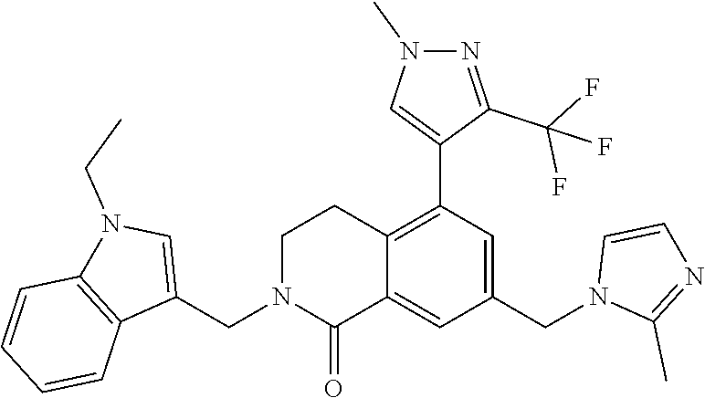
C1(CN2C(=O)C3=CC(CN4C(C)=NC=C4)=CC(C4=CN(C)N=C4C(F)(F)F)=C3CC2)=CN(CC)C2=C1C=CC=C2
